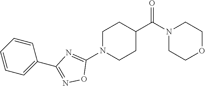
N1(C(C2CCN(C3=NC(C4=CC=CC=C4)=NO3)CC2)=O)CCOCC1
